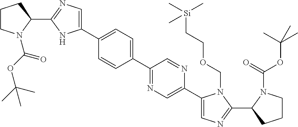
C1(C2=CC=C(C3=CN=C(C4CCCN4C(OC(C)(C)C)=O)N3)C=C2)=NC=C(C2=CN=C(C3CCCN3C(=O)OC(C)(C)C)N2COCC[Si](C)(C)C)N=C1
